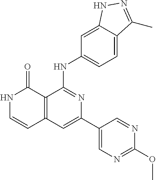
C12=C(C=C(C3=CN=C(OC)N=C3)N=C1NC1=CC=C3C(=C1)NN=C3C)C=CNC2=O
